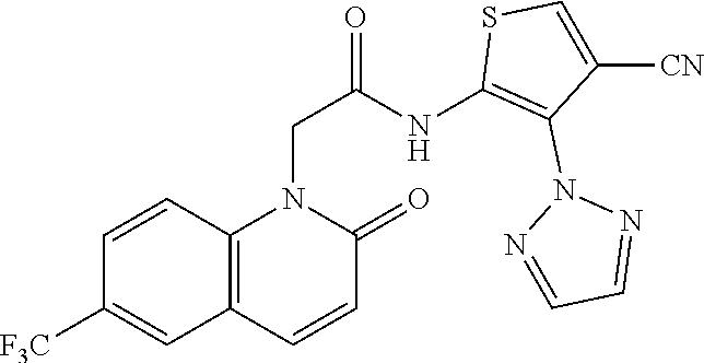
C1=CC2=C(C=C1[F3C])C=CC(=O)N2CC(=O)NC1=C(N2N=CC=N2)C([CN])=CS1
